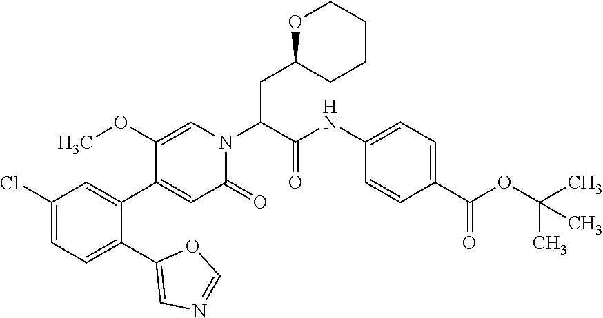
C1(Cl)=CC=C(C2=CN=CO2)C(C2=CC(=O)N(C(C(NC3=CC=C(C(OC(C)(C)C)=O)C=C3)=O)CC3OCCCC3)C=C2OC)=C1
